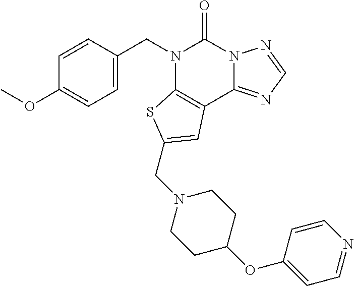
C1=C(CN2C3=C(C4=NC=NN4C2=O)C=C(CN2CCC(OC4=CC=NC=C4)CC2)S3)C=CC(OC)=C1
